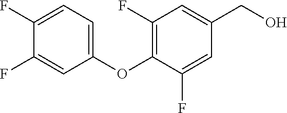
C1(OC2=C(F)C=C(CO)C=C2F)=CC=C(F)C(F)=C1
